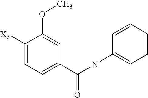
C1([X6])=CC=C(C(NC2=CC=CC=C2)=O)C=C1OC
